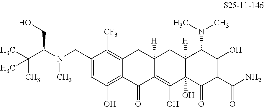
C1(CN(C)C(C(C)(C)C)CO)=CC(O)=C2C(=C1[CF3])CC1([H])C(=C(O)C3(O)C([H])(C1)C(N(C)C)C(O)=C(C(N)=O)C3=O)C2=O
